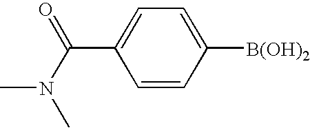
C1=CC([B(OH)2])=CC=C1C(N(C)C)=O
